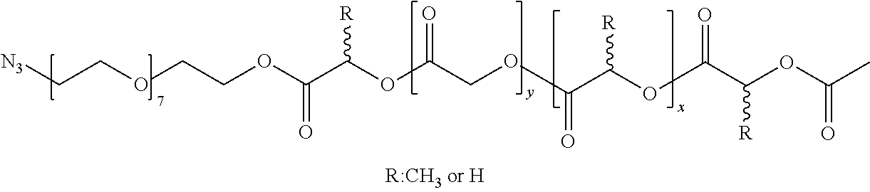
[N3]CCOCCOC(C(OC(COC(C(OC(C(OC(C)=O)[R])=O)[R])=O)=O)[R])=O
